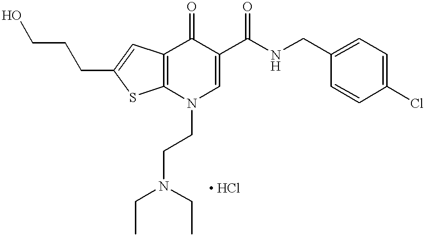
C12=C(N(CCN(CC)CC)C=C(C(NCC3=CC=C(Cl)C=C3)=O)C1=O)SC(CCCO)=C2
